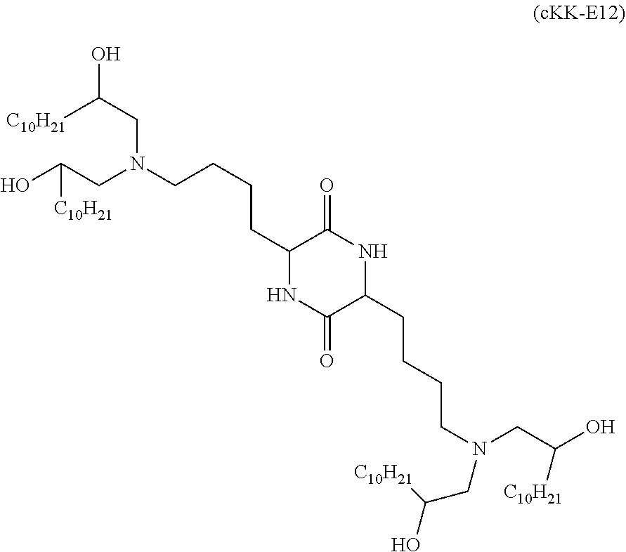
OC(CN(CCCCC1NC(=O)C(CCCCN(CC([C10H21])O)CC(O)[C10H21])NC1=O)CC(O)[C10H21])[C10H21]
